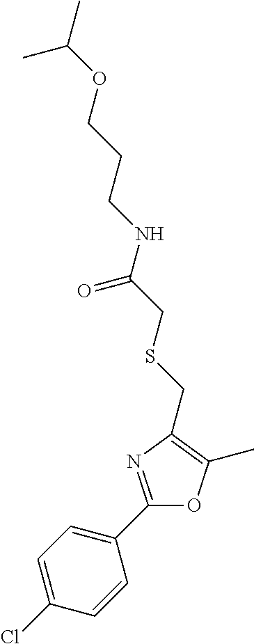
C1=C(Cl)C=CC(C2=NC(CSCC(NCCCOC(C)C)=O)=C(C)O2)=C1
